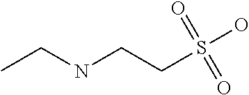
CCNCCS(O)(=O)=O
